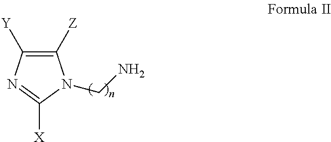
C1([Z])=C([Y])N=C([X])N1CN
